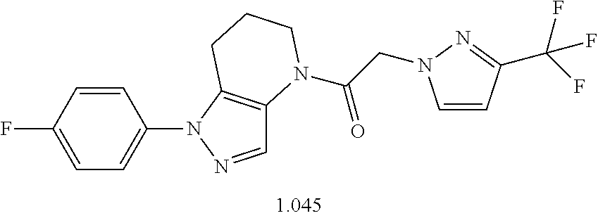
C1=CC(F)=CC=C1N1N=CC2=C1CCCN2C(CN1C=CC(C(F)(F)F)=N1)=O
